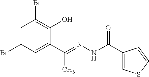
C1=C(Br)C=C(C(=NNC(C2=CSC=C2)=O)C)C(O)=C1Br
